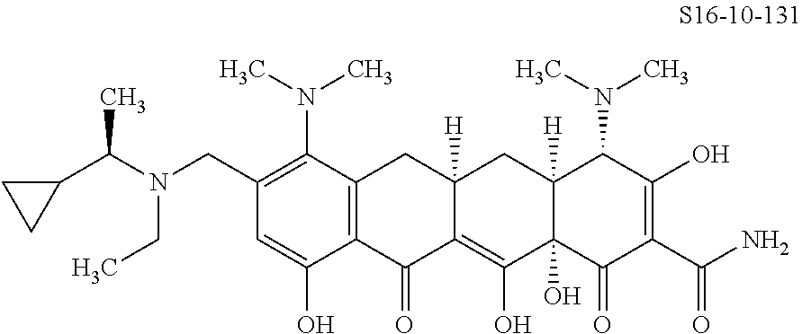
C1(CN(CC)C(C2CC2)C)=C(N(C)C)C2=C(C(O)=C1)C(=O)C1=C(O)C3(O)C([H])(CC1([H])C2)C(N(C)C)C(O)=C(C(N)=O)C3=O
